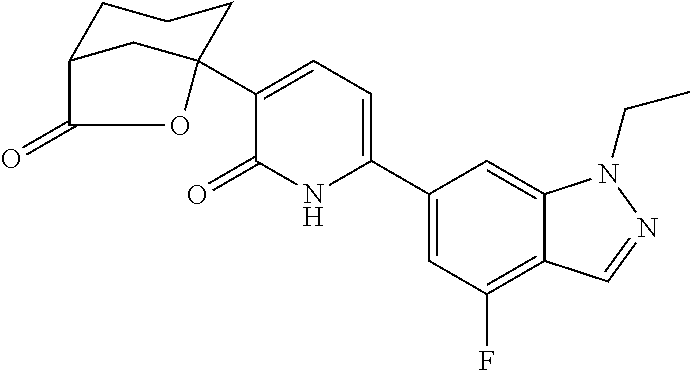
C1(C2=CC=C(C34CC(CCC3)C(=O)O4)C(=O)N2)=CC(F)=C2C(=C1)N(CC)N=C2
